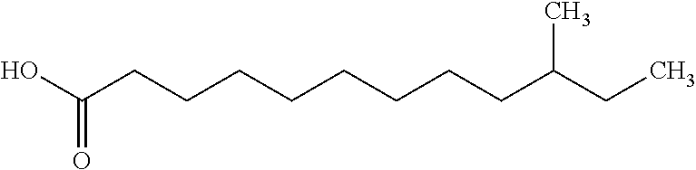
OC(CCCCCCCCC(CC)C)=O
